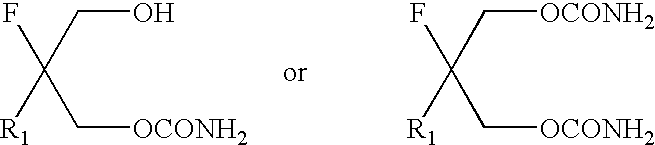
C(O)C(F)(C[OCONH2])[R1].C([OCONH2])C(F)(C[OCONH2])[R1]
